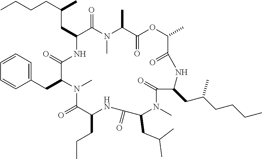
C(CC1NC(=O)C(CC2=CC=CC=C2)N(C)C(=O)C(CCC)NC(=O)C(CC(C)C)N(C)C(=O)C(CC(CCCC)C)NC(=O)C(C)OC(=O)C(C)N(C)C1=O)(CCCC)C
